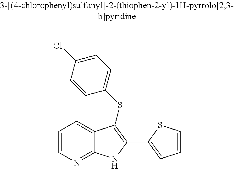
C1=CN=C2C(=C1)C(SC1=CC=C(Cl)C=C1)=C(C1=CC=CS1)N2
